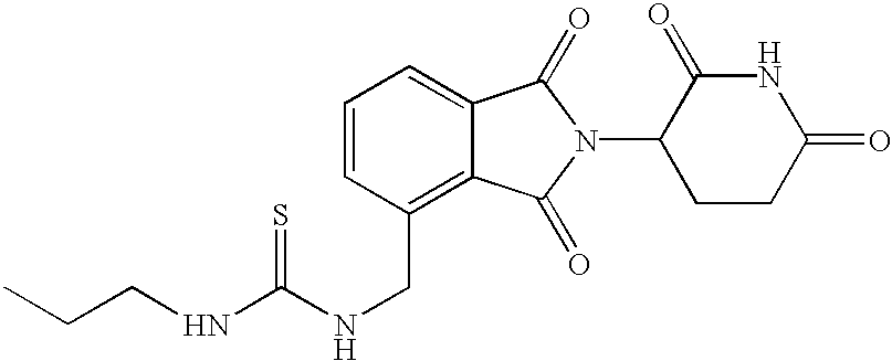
N1C(=O)CCC(N2C(=O)C3=CC=CC(CNC(NCCC)=S)=C3C2=O)C1=O
